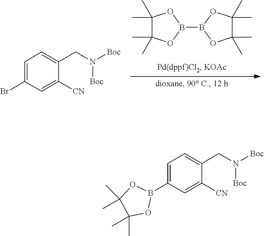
C1(C)(C)C(C)(C)OB(B2OC(C)(C)C(C)(C)O2)O1.C1=C(Br)C=C([CN])C(CN([Boc])[Boc])=C1.C1=C(B2OC(C)(C)C(C)(C)O2)C=C([CN])C(CN([Boc])[Boc])=C1
